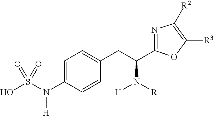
C1=C(N([H])S(O)(=O)=O)C=CC(CC(N([H])[R1])C2=NC([R2])=C([R3])O2)=C1
